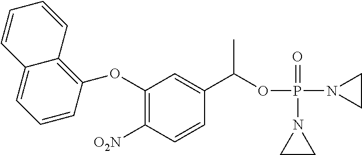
C1(OC2=C3C(=CC=C2)C=CC=C3)=C([O2N])C=CC(C(OP(N2CC2)(=O)N2CC2)C)=C1
